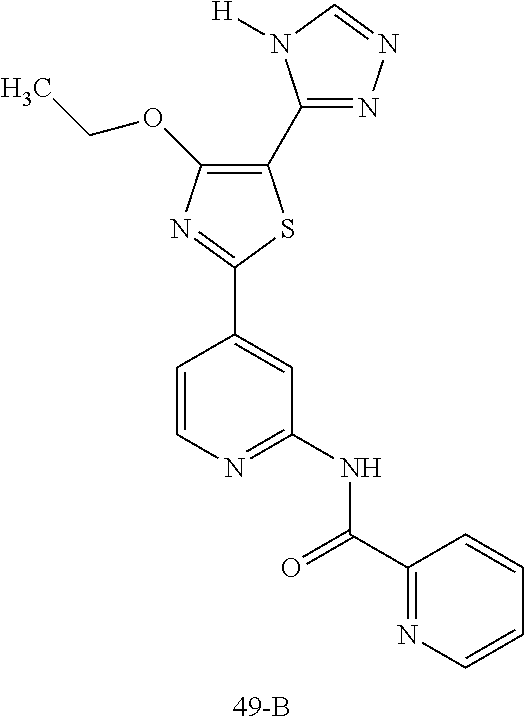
C1(C2=NN=CN2[H])=C(OCC)N=C(C2=CC(NC(C3=NC=CC=C3)=O)=NC=C2)S1
